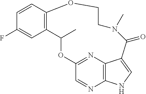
C1=CC2=C(C=C1F)C(C)OC1=NC3=C(N=C1)NC=C3C(=O)N(C)CCO2
